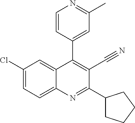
C1(Cl)=CC=C2C(=C1)C(C1=CC(C)=NC=C1)=C(C#N)C(C1CCCC1)=N2
